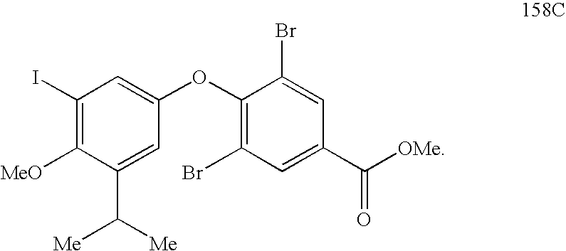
C1(I)=C([MeO])C(C([Me])[Me])=CC(OC2=C(Br)C=C(C([OMe])=O)C=C2Br)=C1
